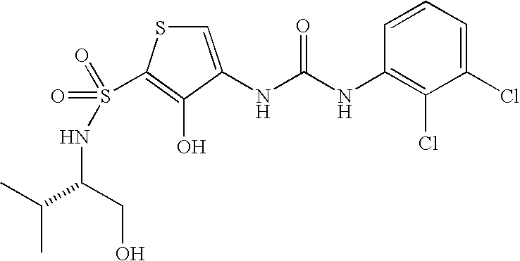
C1=C(NC(NC2=C(Cl)C(Cl)=CC=C2)=O)C(O)=C(S(NC(C(C)C)CO)(=O)=O)S1
